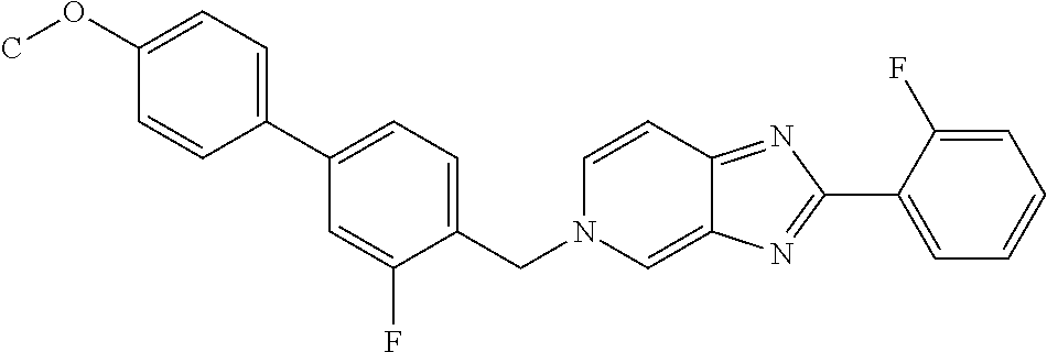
C1(C2=NC3=CN(CC4=CC=C(C5=CC=C(OC)C=C5)C=C4F)C=CC3=N2)=CC=CC=C1F
